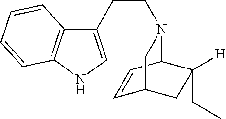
C1(CCN2C3C=CC(CC3([H])CC)C2)=CNC2=C1C=CC=C2
